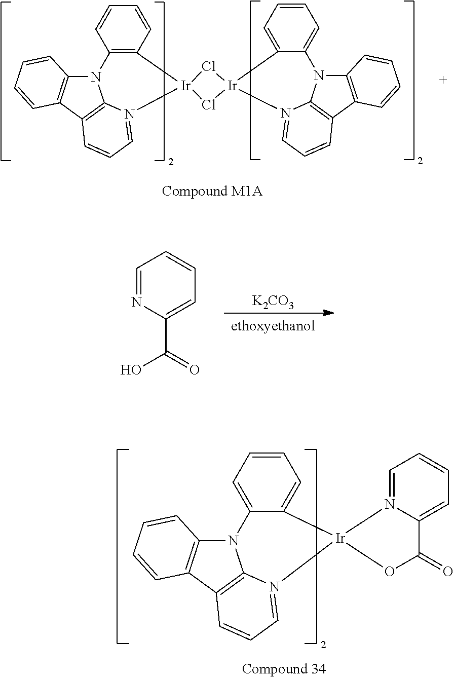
[K2CO3].[ethoxyethanol].C1=NC(C(=O)O)=CC=C1.N12C3=C(C4=C1N(=CC=C4)[Ir]1(C4=C2C=CC=C4)Cl[Ir]2(N4=CC=CC5=C4N(C4=C5C=CC=C4)C4=CC=CC=C42)Cl1)C=CC=C3.[Ir]12(N3=CC=CC=C3C(=O)O1)N1=CC=CC3=C1N(C1=C3C=CC=C1)C1=CC=CC=C21
